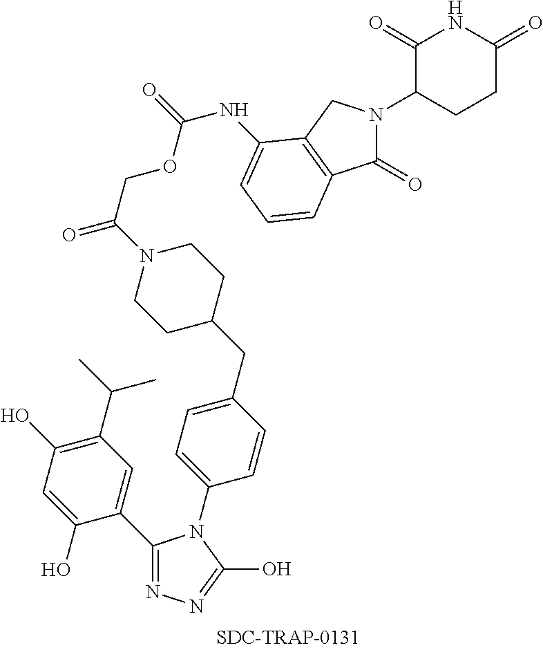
C1(C2=CC(C(C)C)=C(O)C=C2O)=NN=C(O)N1C1=CC=C(CC2CCN(C(COC(NC3=CC=CC4=C3CN(C3CCC(=O)NC3=O)C4=O)=O)=O)CC2)C=C1
